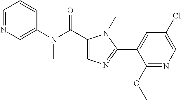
C1=CC=NC=C1N(C)C(=O)C1=CN=C(C2=CC(Cl)=CN=C2OC)N1C
